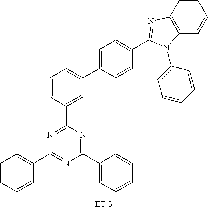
C1(C2=CC(C3=CC=C(C4=NC5=C(C=CC=C5)N4C4=CC=CC=C4)C=C3)=CC=C2)=NC(C2=CC=CC=C2)=NC(C2=CC=CC=C2)=N1
